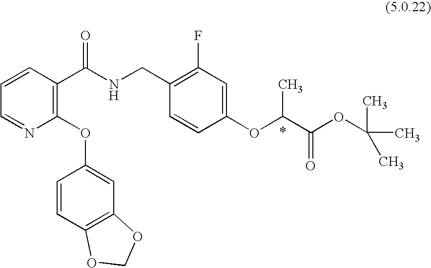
C1=NC(OC2=CC3=C(C=C2)OCO3)=C(C(NCC2=C(F)C=C(OC(C(OC(C)(C)C)=O)C)C=C2)=O)C=C1
